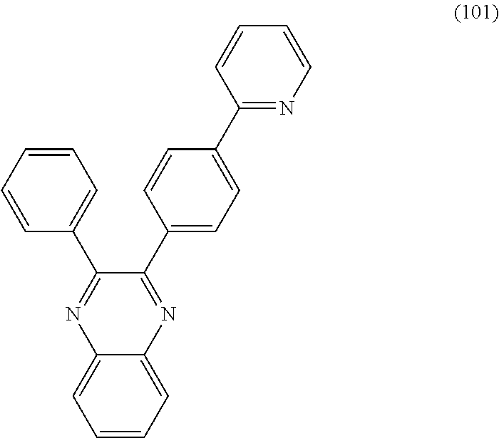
C1=CC=C2C(=C1)N=C(C1=CC=CC=C1)C(C1=CC=C(C3=NC=CC=C3)C=C1)=N2
